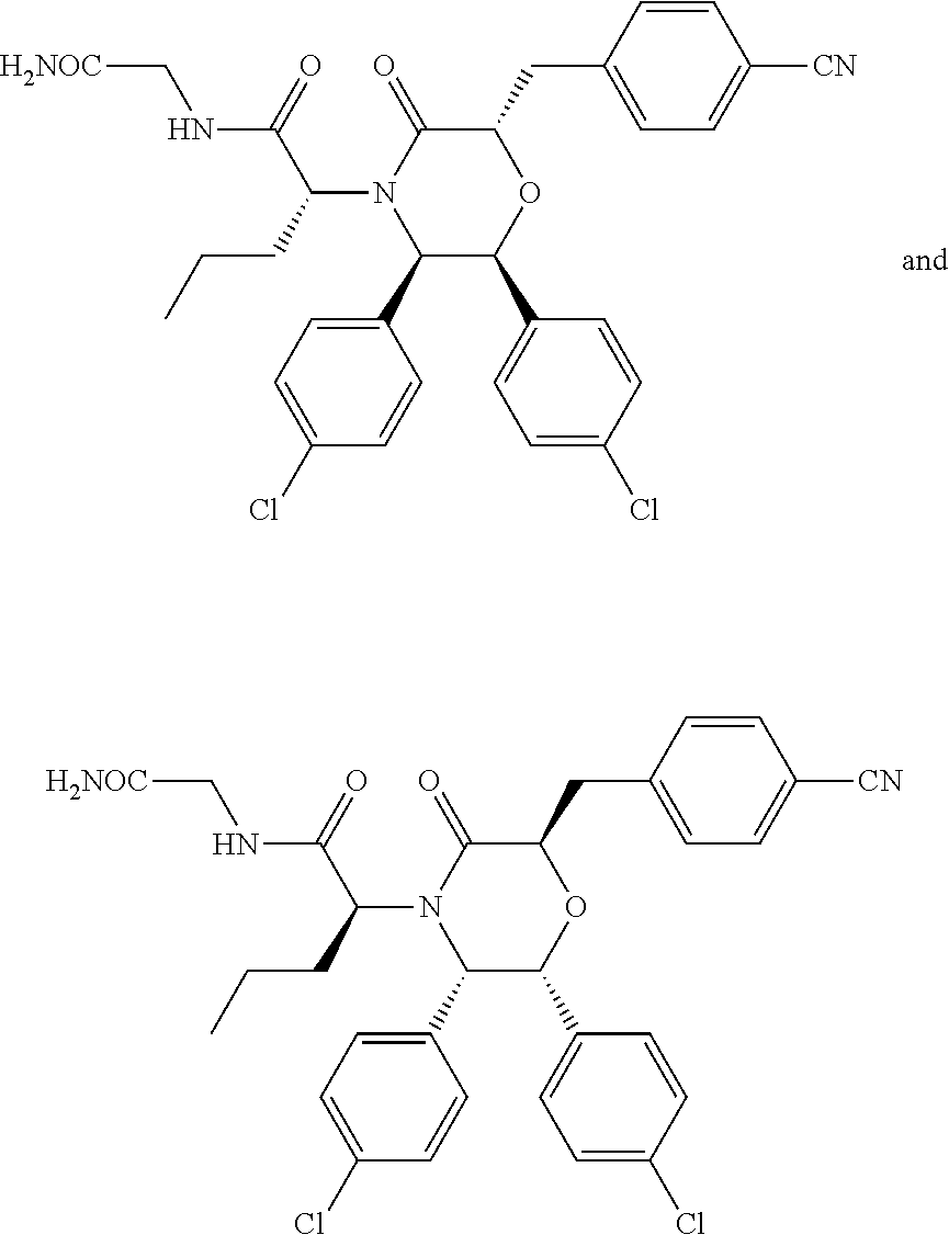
C1(C2=CC=C(Cl)C=C2)C(C2=CC=C(Cl)C=C2)OC(CC2=CC=C([CN])C=C2)C(=O)N1C(CCC)C(NC[H2NOC])=O.C1(C2=CC=C(Cl)C=C2)C(C2=CC=C(Cl)C=C2)OC(CC2=CC=C([CN])C=C2)C(=O)N1C(CCC)C(NC[H2NOC])=O
